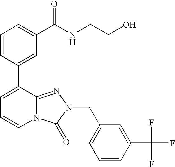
C1=CC(C2=CC=CN3C2=NN(CC2=CC=CC(C(F)(F)F)=C2)C3=O)=CC(C(NCCO)=O)=C1
